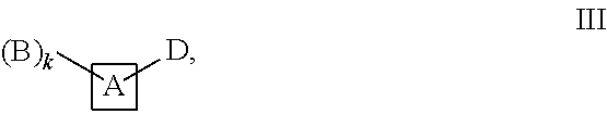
[(B)k][A][D]
